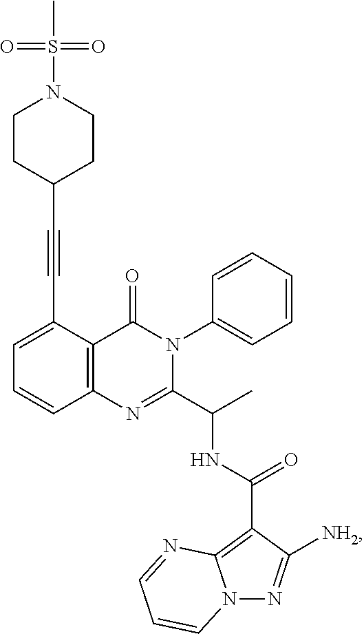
C1=C(C#CC2CCN(S(=O)(C)=O)CC2)C2=C(C=C1)N=C(C(C)NC(=O)C1=C3N(N=C1[NH2])C=CC=N3)N(C1=CC=CC=C1)C2=O
